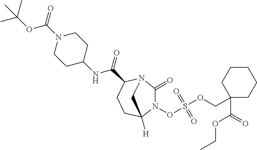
N1(OS(OCC2(C(=O)OCC)CCCCC2)(=O)=O)C(=O)N2C(C(=O)NC3CCN(C(OC(C)(C)C)=O)CC3)CCC1([H])C2
